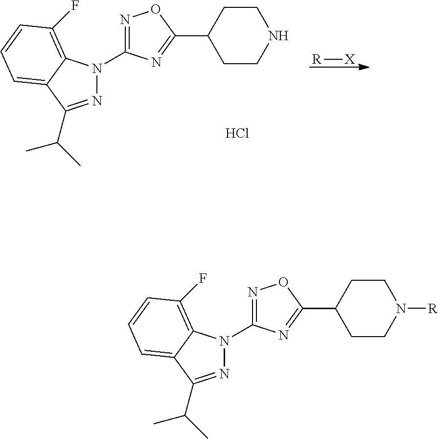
[R][X].C1CC(C2=NC(N3N=C(C(C)C)C4=CC=CC(F)=C34)=NO2)CCN1.Cl.C1CC(C2=NC(N3N=C(C(C)C)C4=CC=CC(F)=C34)=NO2)CCN1[R]
